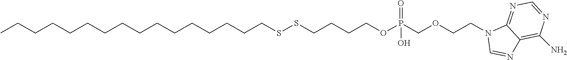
CCCCCCCCCCCCCCCCSSCCCCOP(COCCN1C=NC2=C(N)N=CN=C12)(=O)O
